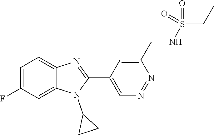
C1=C(F)C=C2C(=C1)N=C(C1=CN=NC(CNS(CC)(=O)=O)=C1)N2C1CC1
